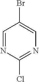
BrC1=CN=C(Cl)N=C1
